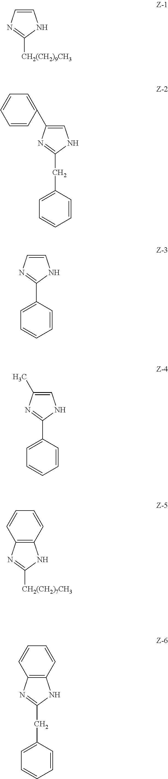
C1=CN=C([CH2(CH2)9CH3])N1.C1=C(C2=CC=CC=C2)N=C(CC2=CC=CC=C2)N1.C1=CN=C(C2=CC=CC=C2)N1.C1=C(C)N=C(C2=CC=CC=C2)N1.C12=C(N=C([CH2(CH2)7CH3])N1)C=CC=C2.C12=C(N=C(CC3=CC=CC=C3)N1)C=CC=C2
